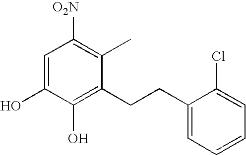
C1=C(O)C(O)=C(CCC2=CC=CC=C2Cl)C(C)=C1[O2N]
